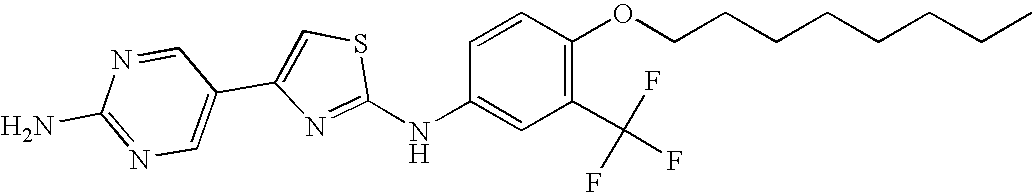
C1(NC2=CC(C(F)(F)F)=C(OCCCCCCCC)C=C2)=NC(C2=CN=C(N)N=C2)=CS1
